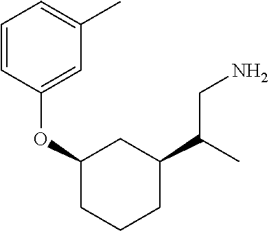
C1(OC2=CC(C)=CC=C2)CCCC(C(C)CN)C1
